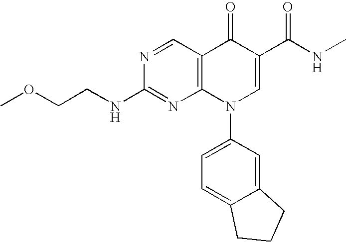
N1=CC2=C(N=C1NCCOC)N(C1=CC=C3C(=C1)CCC3)C=C(C(=O)NC)C2=O
